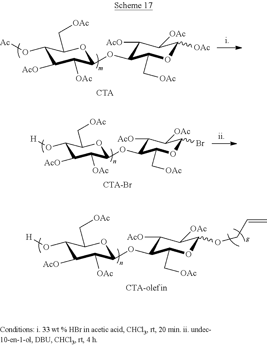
C1(O[H])C([AcO])C([OAc])C(OC2C([AcO])C([OAc])C(OCC=C)OC2C[OAc])OC1C[OAc].C1(O[Ac])C([AcO])C([OAc])C(OC2C([AcO])C([OAc])C([OAc])OC2C[OAc])OC1C[OAc].C1(O[H])C([AcO])C([OAc])C(OC2C([AcO])C([OAc])C(Br)OC2C[OAc])OC1C[OAc]
